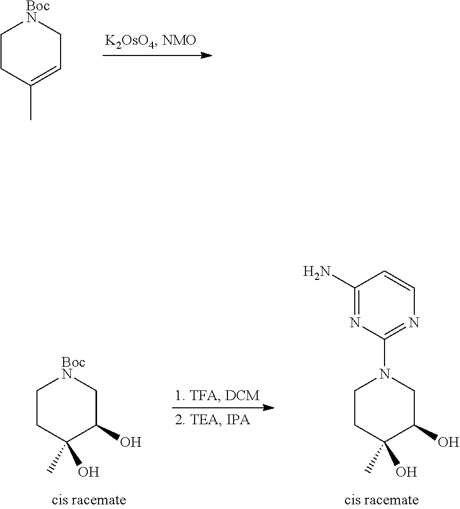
C1CC(C)=CC[BocN]1.C1CC(C)(O)C(O)C[BocN]1.C1CC(C)(O)C(O)CN1C1=NC=CC(N)=N1
